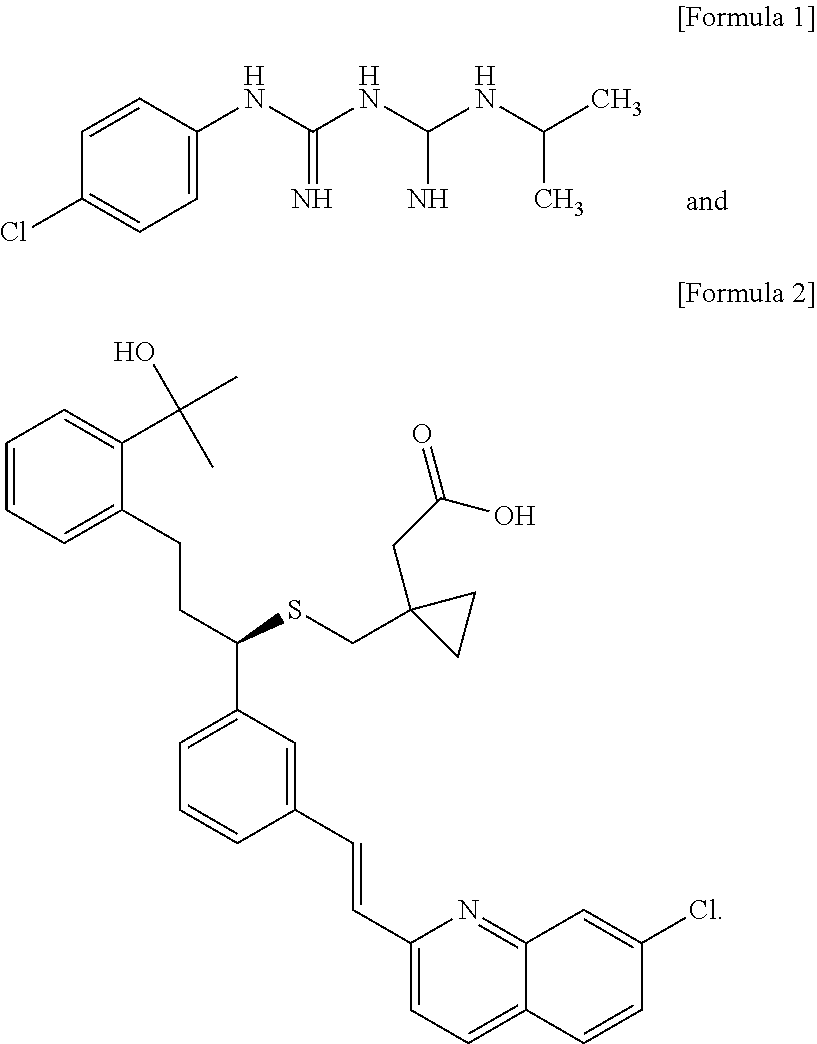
C1=C(NC(NC(NC(C)C)N)=N)C=CC(Cl)=C1.C1(C=CC2=CC=C3C(=N2)C=C(Cl)C=C3)=CC(C(CCC2=CC=CC=C2C(C)(O)C)SCC2(CC(=O)O)CC2)=CC=C1
